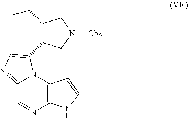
C1=NC2=C(N3C1=NC=C3C1C(CC)CN([Cbz])C1)C=CN2
